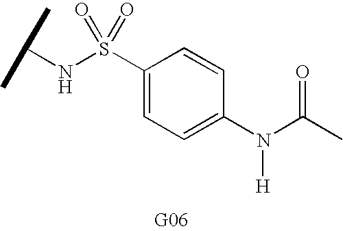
C(NS(C1=CC=C(N([H])C(C)=O)C=C1)(=O)=O)(C)C
